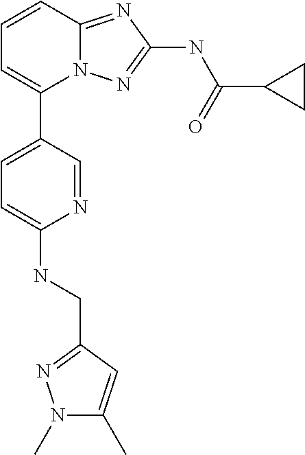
C1=CC2=NC(NC(C3CC3)=O)=NN2C(C2=CC=C(NCC3=NN(C)C(C)=C3)N=C2)=C1
